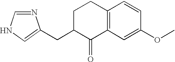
N1=CNC=C1CC1C(=O)C2=C(CC1)C=CC(OC)=C2
